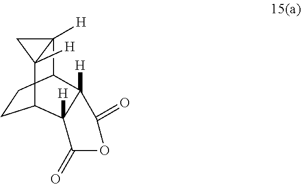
C1CC2C3([H])C([H])(C1C1([H])C2([H])C(=O)OC1=O)C3
